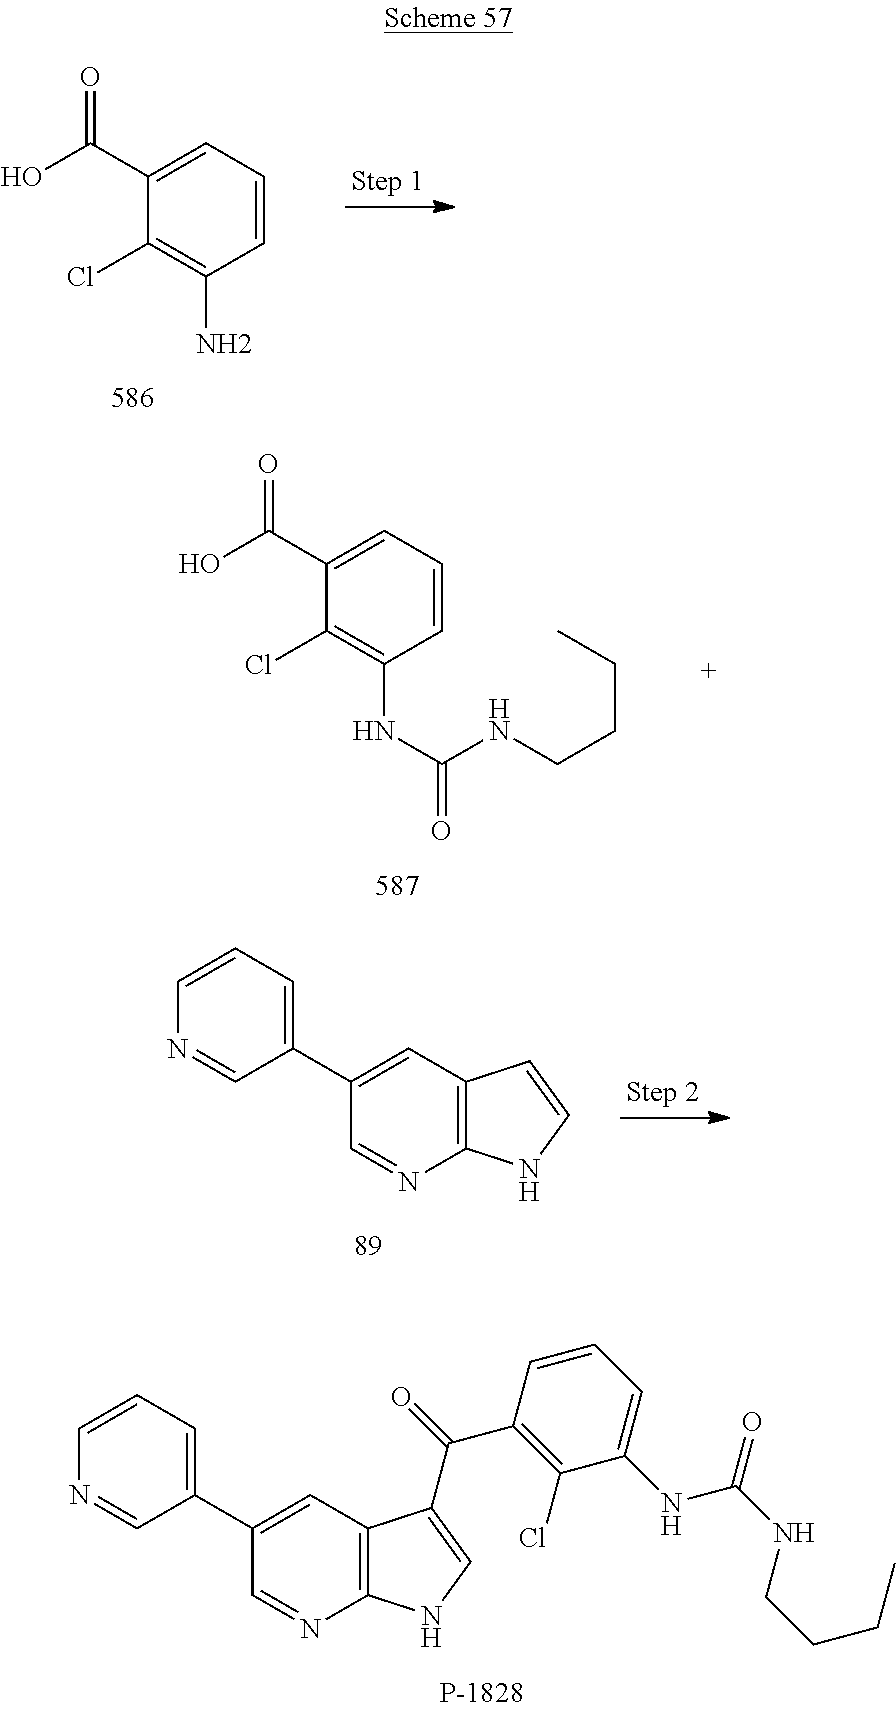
C12=C(C=C(C3=CC=CN=C3)C=N1)C(C(=O)C1=C(Cl)C(NC(=O)NCCCC)=CC=C1)=CN2.OC(C1=CC=CC(N)=C1Cl)=O.OC(C1=CC=CC(NC(=O)NCCCC)=C1Cl)=O.C12=C(C=C(C3=CC=CN=C3)C=N1)C=CN2
